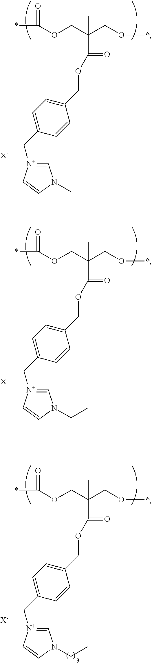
[X-].*C(OCC(CO*)(C)C(OCC1=CC=C(C[N+]2=CN(C)C=C2)C=C1)=O)=O.[X-].*C(OCC(CO*)(C)C(OCC1=CC=C(C[N+]2=CN(CC)C=C2)C=C1)=O)=O.[X-].*C(OCC(CO*)(C)C(OCC1=CC=C(C[N+]2=CN(CC)C=C2)C=C1)=O)=O
